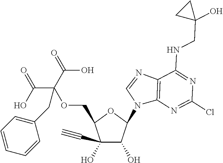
C1(C#C)(O)C(O)C(N2C3=C(N=C2)C(NCC2(O)CC2)=NC(Cl)=N3)OC1COC(CC1=CC=CC=C1)(C(=O)O)C(O)=O
